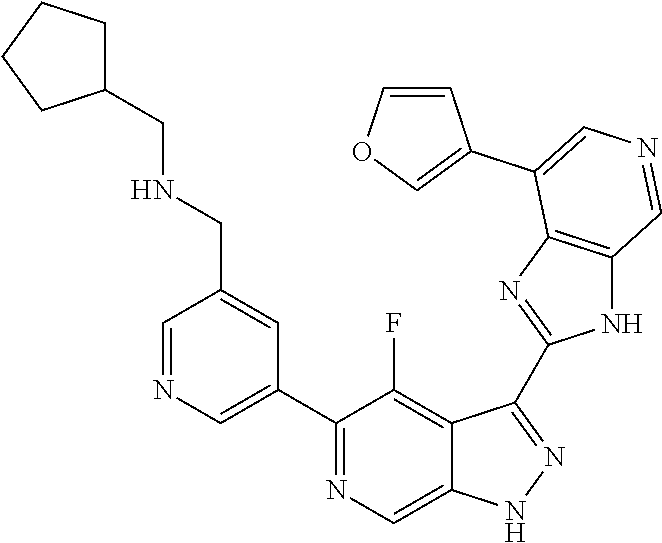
C1(C2=CN=CC(CNCC3CCCC3)=C2)=NC=C2C(=C1F)C(C1=NC3=C(N1)C=NC=C3C1=COC=C1)=NN2
